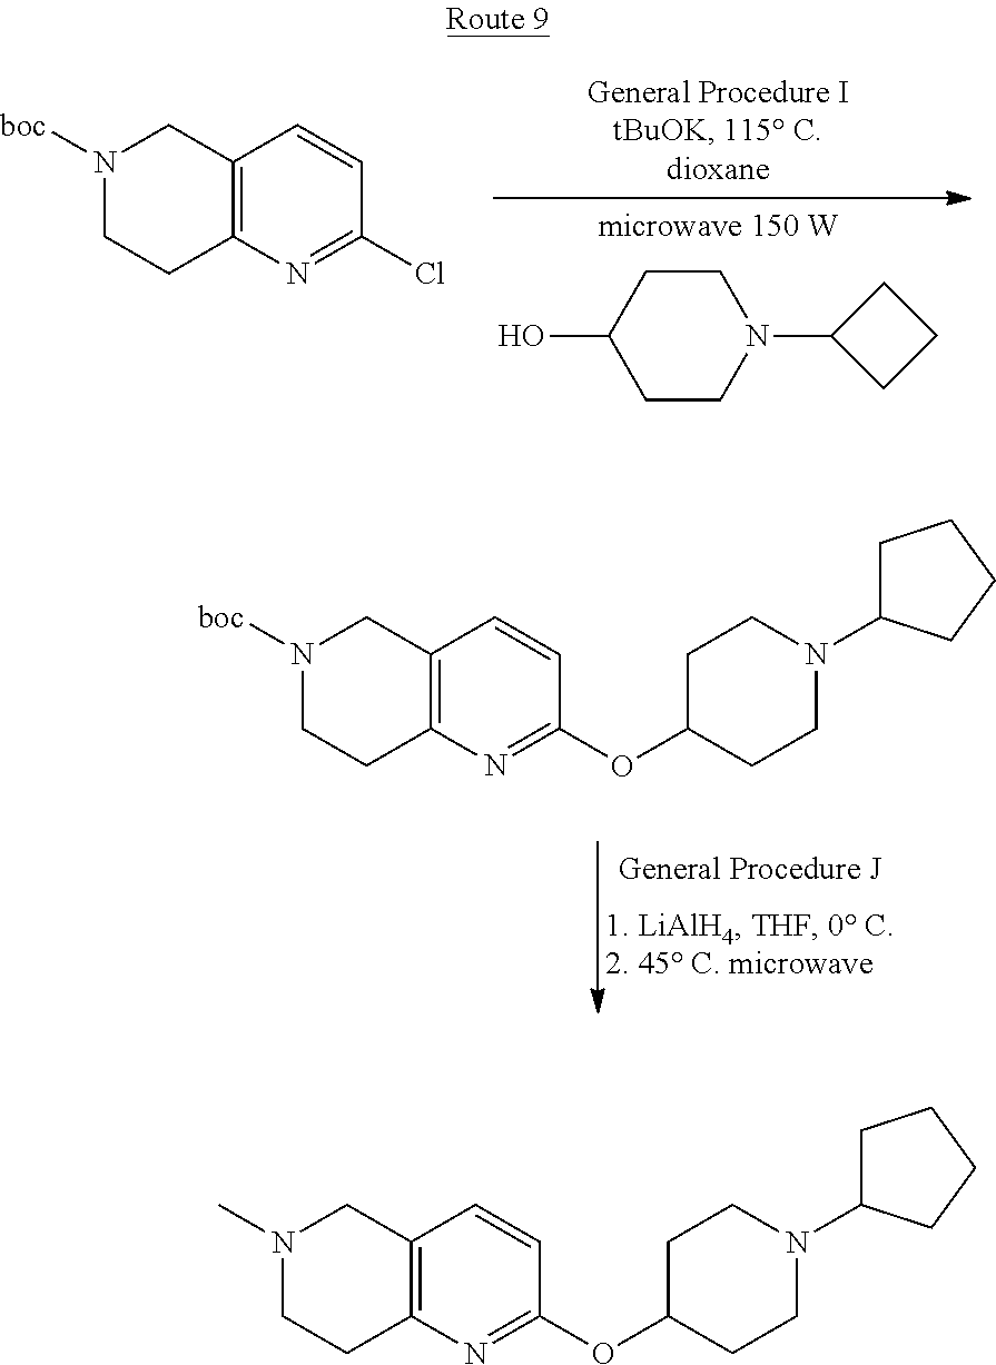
N1([boc])CCC2=C(C1)C=CC(Cl)=N2.C1CC(O)CCN1C1CCC1.C1C(OC2=NC3=C(C=C2)CN([boc])CC3)CCN(C2CCCC2)C1.C1C(OC2=NC3=C(C=C2)CN(C)CC3)CCN(C2CCCC2)C1
